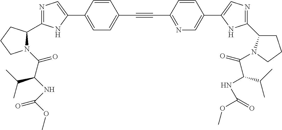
N1=C(C2N(C(C(NC(OC)=O)C(C)C)=O)CCC2)NC(C2=CC=C(C#CC3=NC=C(C4=CN=C(C5CCCN5C(=O)C(C(C)C)NC(OC)=O)N4)C=C3)C=C2)=C1
